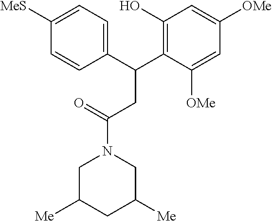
C1C([Me])CC([Me])CN1C(=O)CC(C1=C(O)C=C([OMe])C=C1[OMe])C1=CC=C([MeS])C=C1
